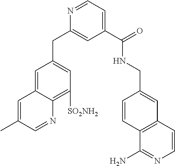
C1(C(=O)NCC2=CC3=C(C=C2)C(N)=NC=C3)=CC=NC(CC2=CC([SO2NH2])=C3C(=C2)C=C(C)C=N3)=C1
